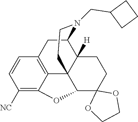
C1([NC])=C2C3=C(C=C1)CC1C4([H])C3(C(O2)C2(CC4)OCCO2)CCN1CC1CCC1
